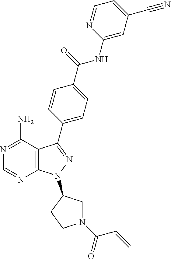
C1=NC(NC(=O)C2=CC=C(C3=NN(C4CN(C(C=C)=O)CC4)C4=C3C(N)=NC=N4)C=C2)=CC(C#N)=C1
